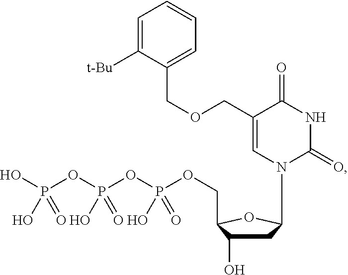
C1C(O)C(COP(OP(OP(O)(O)=O)(O)=O)(O)=O)OC1N1C(=O)NC(=O)C(COCC2=CC=CC=C2[t-Bu])=C1
